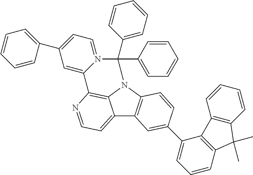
C12=CC=NC3=C1N(C1=C2C=C(C2=CC=CC4=C2C2=C(C4(C)C)C=CC=C2)C=C1)C(C1=CC=CC=C1)(C1=CC=CC=C1)N1=CC=C(C2=CC=CC=C2)C=C31
